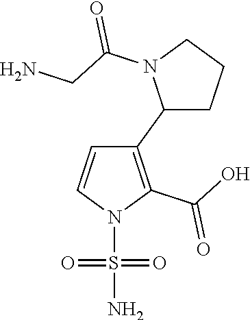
C1(C2CCCN2C(CN)=O)=C(C(O)=O)N(S(N)(=O)=O)C=C1
